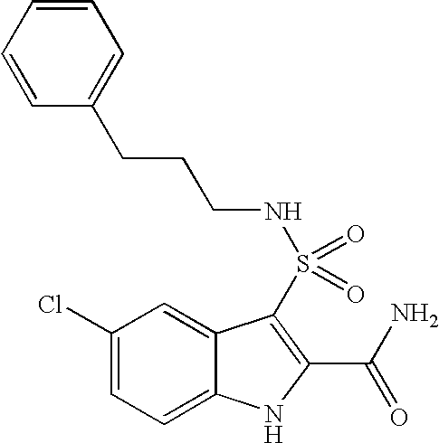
C1(Cl)=CC=C2C(=C1)C(S(=O)(=O)NCCCC1=CC=CC=C1)=C(C(N)=O)N2
